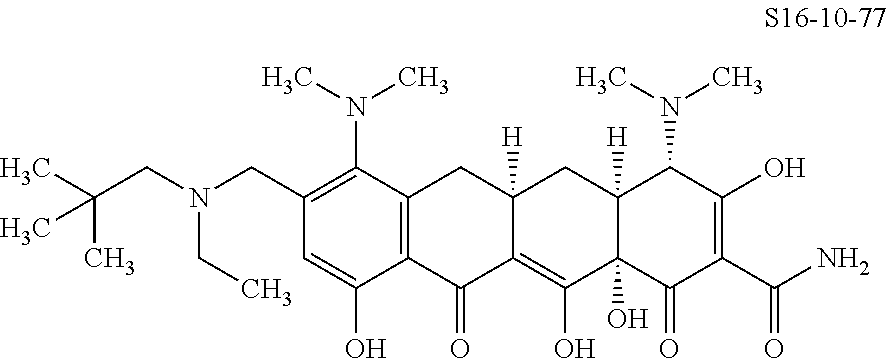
C(CN(CC1=C(N(C)C)C2=C(C(O)=C1)C(=O)C1=C(O)C3(O)C([H])(CC1([H])C2)C(N(C)C)C(O)=C(C(N)=O)C3=O)CC)(C)(C)C
